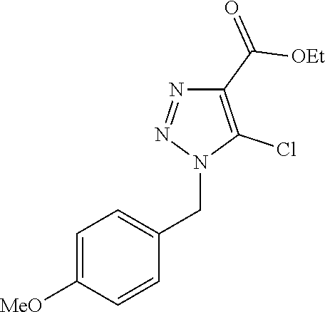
C1=C([MeO])C=CC(CN2C(Cl)=C(C(=O)[OEt])N=N2)=C1
